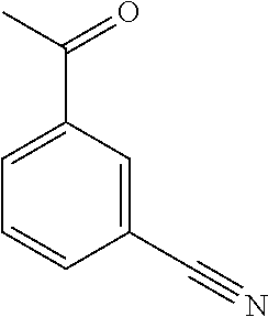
CC(=O)C1=CC=CC(C#N)=C1
